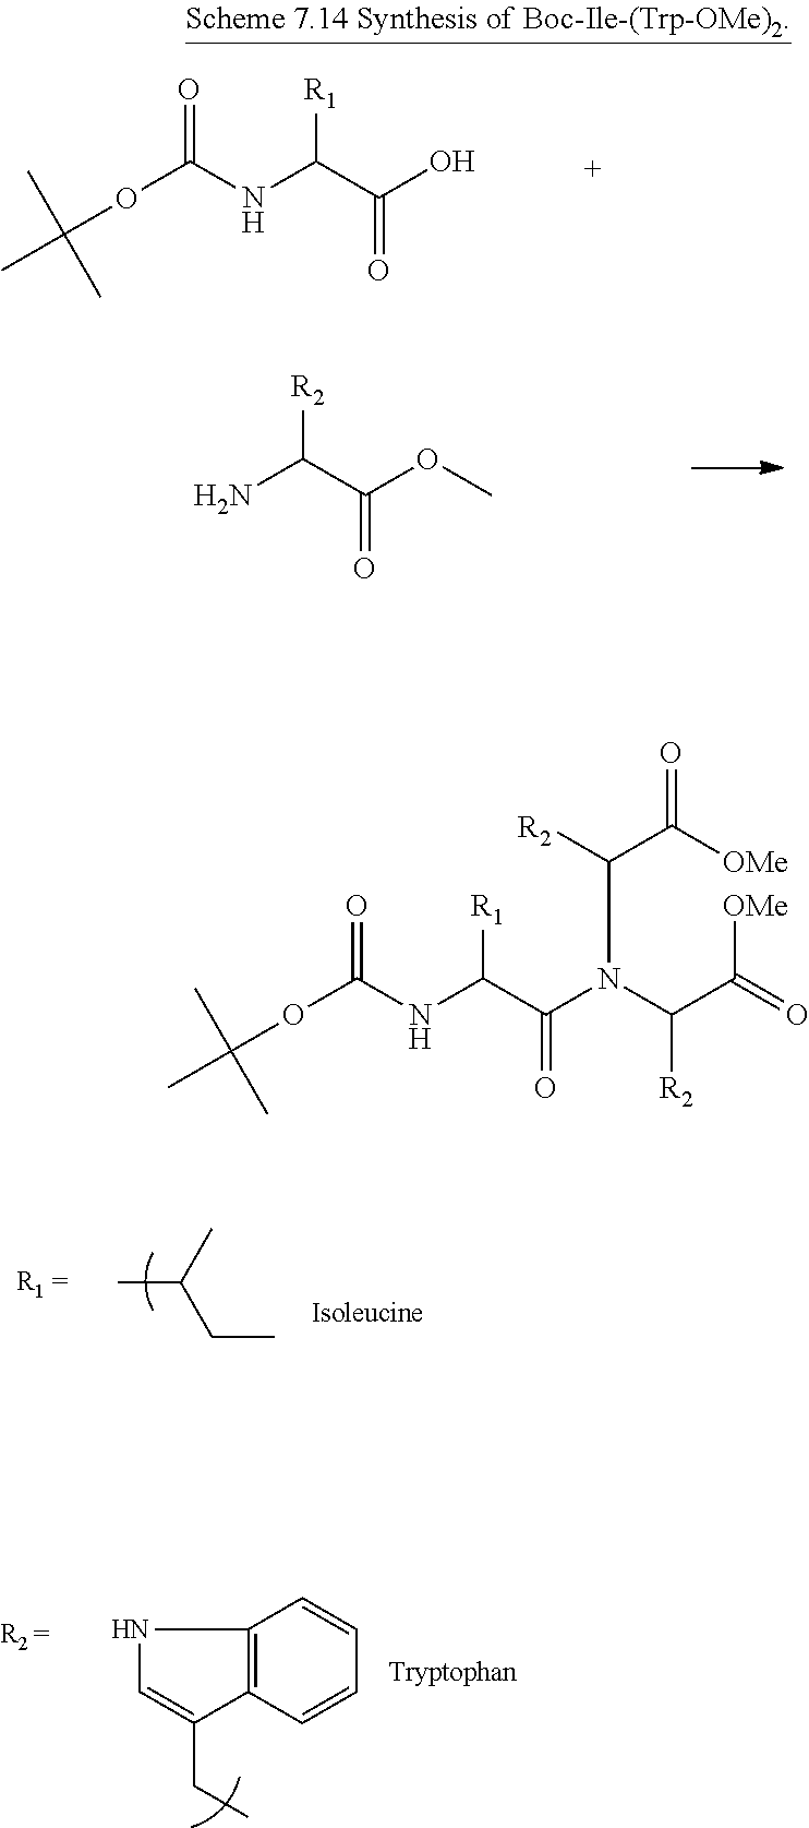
O(C(NC(C(O)=O)[R1])=O)C(C)(C)C.NC(C(OC)=O)[R2].C12=C(C=CC=C1)C(CC)=CN2.CC(C)CC.O(C(NC(C(N(C([R2])C(=O)[OMe])C([R2])C([OMe])=O)=O)[R1])=O)C(C)(C)C
